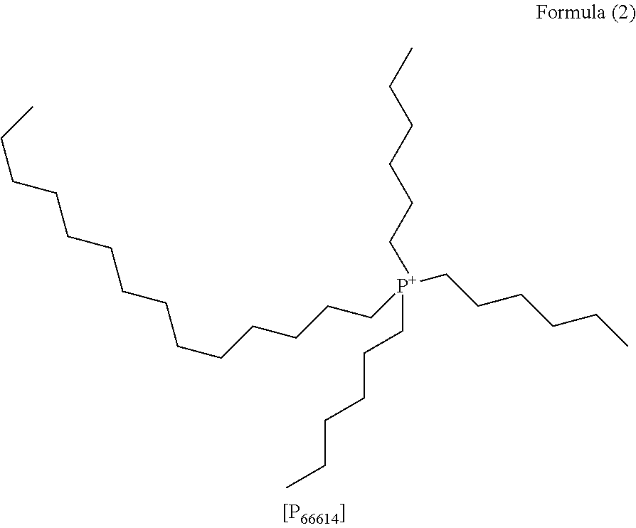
[P+](CCCCCC)(CCCCCCCCCCCCCC)(CCCCCC)CCCCCC
